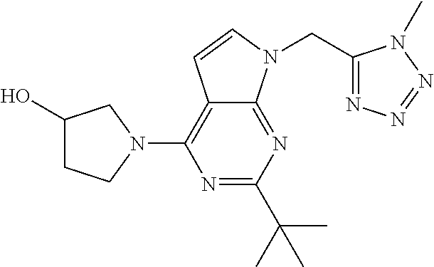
N1=C(C(C)(C)C)N=C2C(=C1N1CC(O)CC1)C=CN2CC1=NN=NN1C
